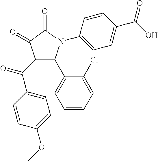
C1(=O)C(=O)C(C(C2=CC=C(OC)C=C2)=O)C(C2=CC=CC=C2Cl)N1C1=CC=C(C(O)=O)C=C1
